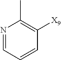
N1=CC=CC([X9])=C1C
